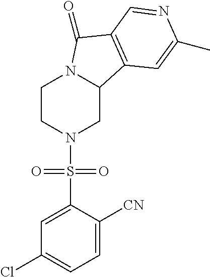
C1CN(S(C2=CC(Cl)=CC=C2[CN])(=O)=O)CC2N1C(=O)C1=C2C=C(C)N=C1
